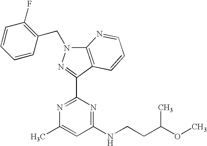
N1=C(C2=NN(CC3=C(F)C=CC=C3)C3=C2C=CC=N3)N=C(NCCC(OC)C)C=C1C
